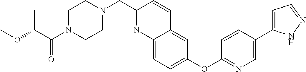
O(C(C(N1CCN(CC2=NC3=CC=C(OC4=NC=C(C5=CC=NN5)C=C4)C=C3C=C2)CC1)=O)C)C
